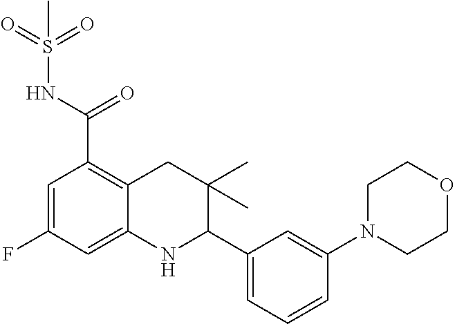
C1=C(F)C=C2C(=C1C(NS(=O)(=O)C)=O)CC(C)(C)C(C1=CC=CC(N3CCOCC3)=C1)N2
